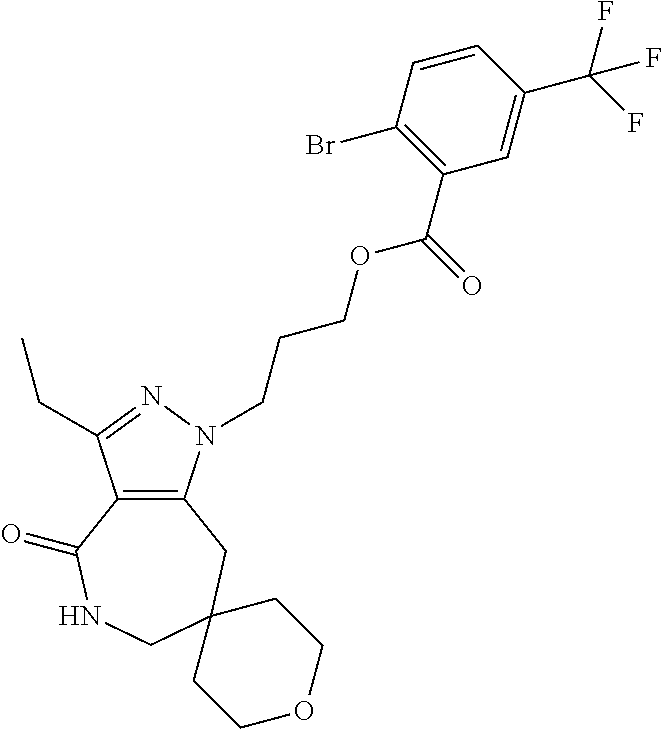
C12=C(N(CCCOC(C3=C(Br)C=CC(C(F)(F)F)=C3)=O)N=C1CC)CC1(CNC2=O)CCOCC1
